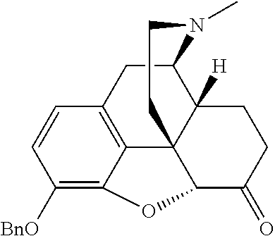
C1([BnO])=C2C3=C(C=C1)CC1C4([H])C3(C(O2)C(=O)CC4)CCN1C
